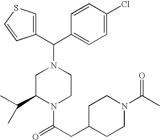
C1(C(C2=CC=C(Cl)C=C2)N2CC(C(C)C)N(C(CC3CCN(C(C)=O)CC3)=O)CC2)=CSC=C1
